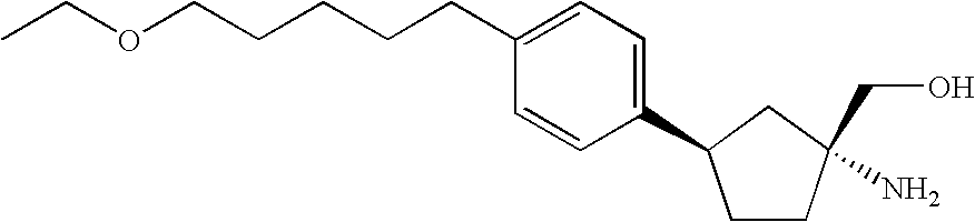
C1CC(CO)(N)CC1C1=CC=C(CCCCCOCC)C=C1
